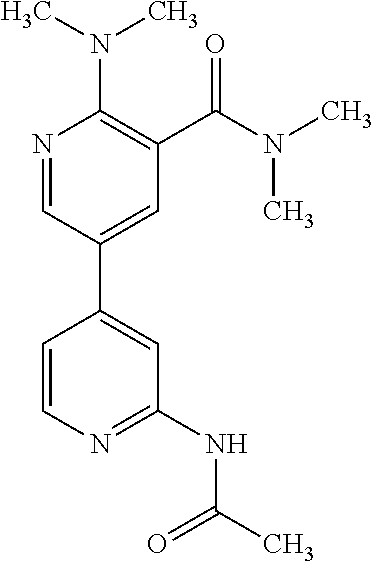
C1=CN=C(NC(C)=O)C=C1C1=CC(C(N(C)C)=O)=C(N(C)C)N=C1
